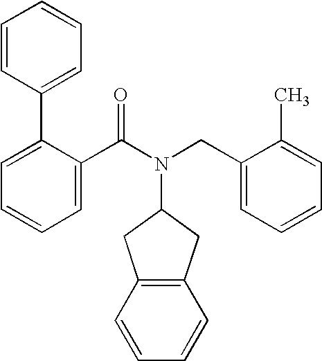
C1=CC=C(C2=CC=CC=C2)C(C(N(CC2=CC=CC=C2C)C2CC3=C(C2)C=CC=C3)=O)=C1
